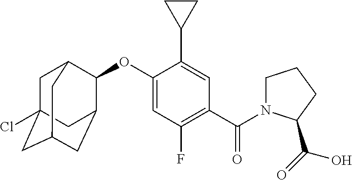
C1C2(Cl)CC3CC(C(OC4=CC(F)=C(C(=O)N5CCCC5C(=O)O)C=C4C4CC4)C1C3)C2
